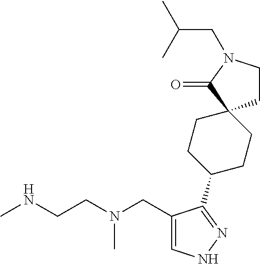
CNCCN(CC1=CNN=C1C1CCC2(CC1)CCN(CC(C)C)C2=O)C
